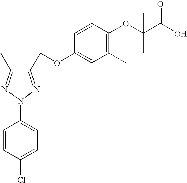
C1(COC2=CC(C)=C(OC(C(O)=O)(C)C)C=C2)=NN(C2=CC=C(Cl)C=C2)N=C1C
